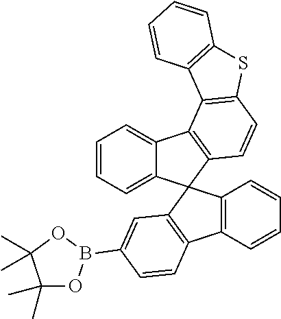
C1=CC=C2C(=C1)C1=C(C23C2=C(C4=C3C=CC=C4)C=CC(B3OC(C)(C)C(C)(C)O3)=C2)C=CC2=C1C1=C(S2)C=CC=C1
